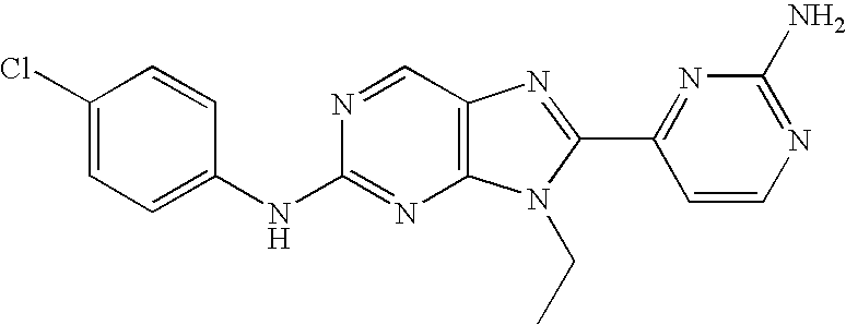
C1(Cl)=CC=C(NC2=NC3=C(C=N2)N=C(C2=NC(N)=NC=C2)N3CC)C=C1
